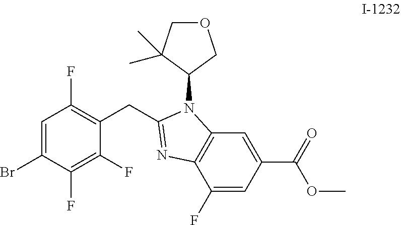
C1=C(Br)C(F)=C(F)C(CC2=NC3=C(N2C2COCC2(C)C)C=C(C(OC)=O)C=C3F)=C1F
